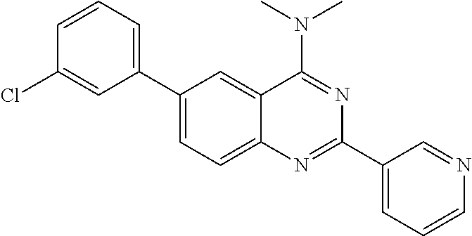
C1(C2=CC=CC(Cl)=C2)=CC=C2C(=C1)C(N(C)C)=NC(C1=CC=CN=C1)=N2
